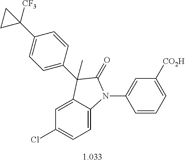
C1=C2C(=CC=C1Cl)N(C1=CC([CO2H])=CC=C1)C(=O)C2(C)C1=CC=C(C2([CF3])CC2)C=C1
